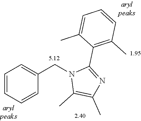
C1=CC=CC(CN2C(C)=C(C)N=C2C2=C(C)C=CC=C2C)=C1
